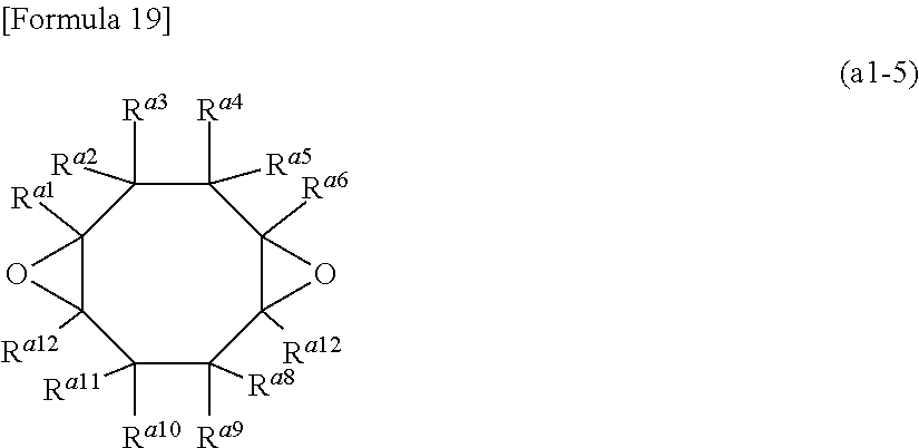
C1([Ra4])([Ra5])C([Ra3])([Ra2])C2([Ra1])OC2([Ra12])C([Ra10])([Ra11])C([Ra9])([Ra8])C2([Ra12])OC12[Ra6]
